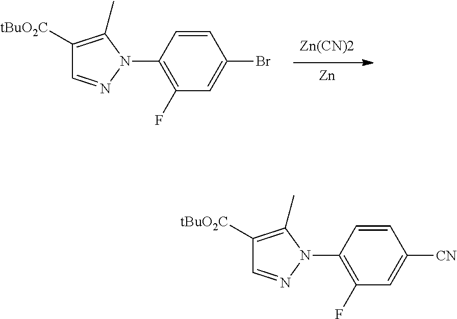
[Zn].C1([tBuO2C])=C(C)N(C2=C(F)C=C(Br)C=C2)N=C1.C1([tBuO2C])=C(C)N(C2=C(F)C=C([CN])C=C2)N=C1
